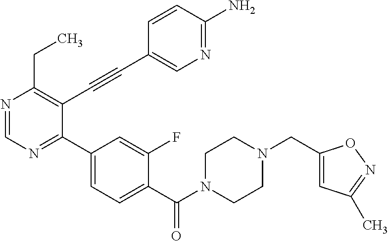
N1=CN=C(C2=CC=C(C(N3CCN(CC4=CC(C)=NO4)CC3)=O)C(F)=C2)C(C#CC2=CN=C(N)C=C2)=C1CC
